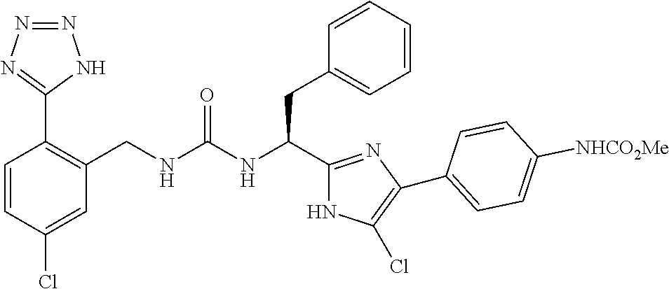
C(NC(CC1=CC=CC=C1)C1=NC(C2=CC=C([NHCO2Me])C=C2)=C(Cl)N1)(=O)NCC1=C(C2=NN=NN2)C=CC(Cl)=C1
